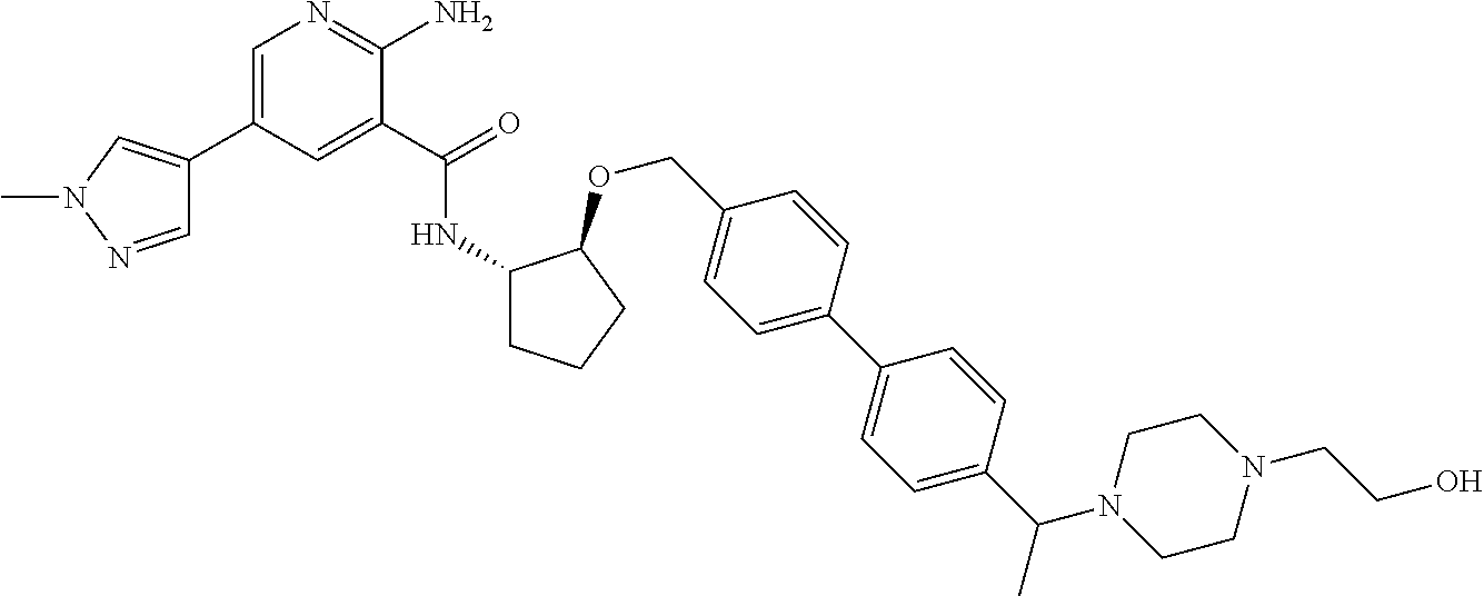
C1(C(=O)NC2CCCC2OCC2=CC=C(C3=CC=C(C(N4CCN(CCO)CC4)C)C=C3)C=C2)=CC(C2=CN(C)N=C2)=CN=C1N
